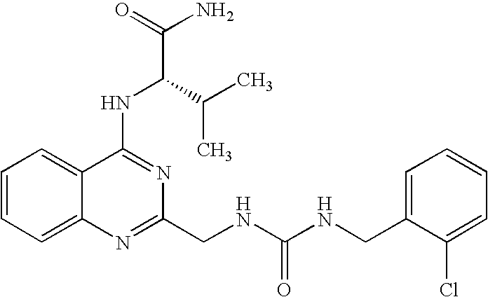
C12=CC=CC=C1N=C(CNC(NCC1=CC=CC=C1Cl)=O)N=C2NC(C(N)=O)C(C)C
